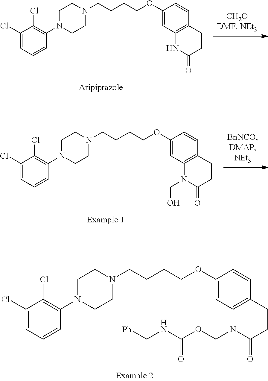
C1N(C2=C(Cl)C(Cl)=CC=C2)CCN(CCCCOC2=CC3=C(C=C2)CCC(=O)N3)C1.C1N(C2=C(Cl)C(Cl)=CC=C2)CCN(CCCCOC2=CC3=C(C=C2)CCC(=O)N3COC(NC[Ph])=O)C1.C1N(C2=C(Cl)C(Cl)=CC=C2)CCN(CCCCOC2=CC3=C(C=C2)CCC(=O)N3CO)C1
